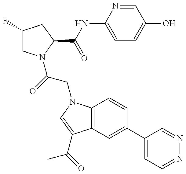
C1(F)CN(C(=O)CN2C3=C(C(C(C)=O)=C2)C=C(C2=CC=NN=C2)C=C3)C(C(NC2=CC=C(O)C=N2)=O)C1
